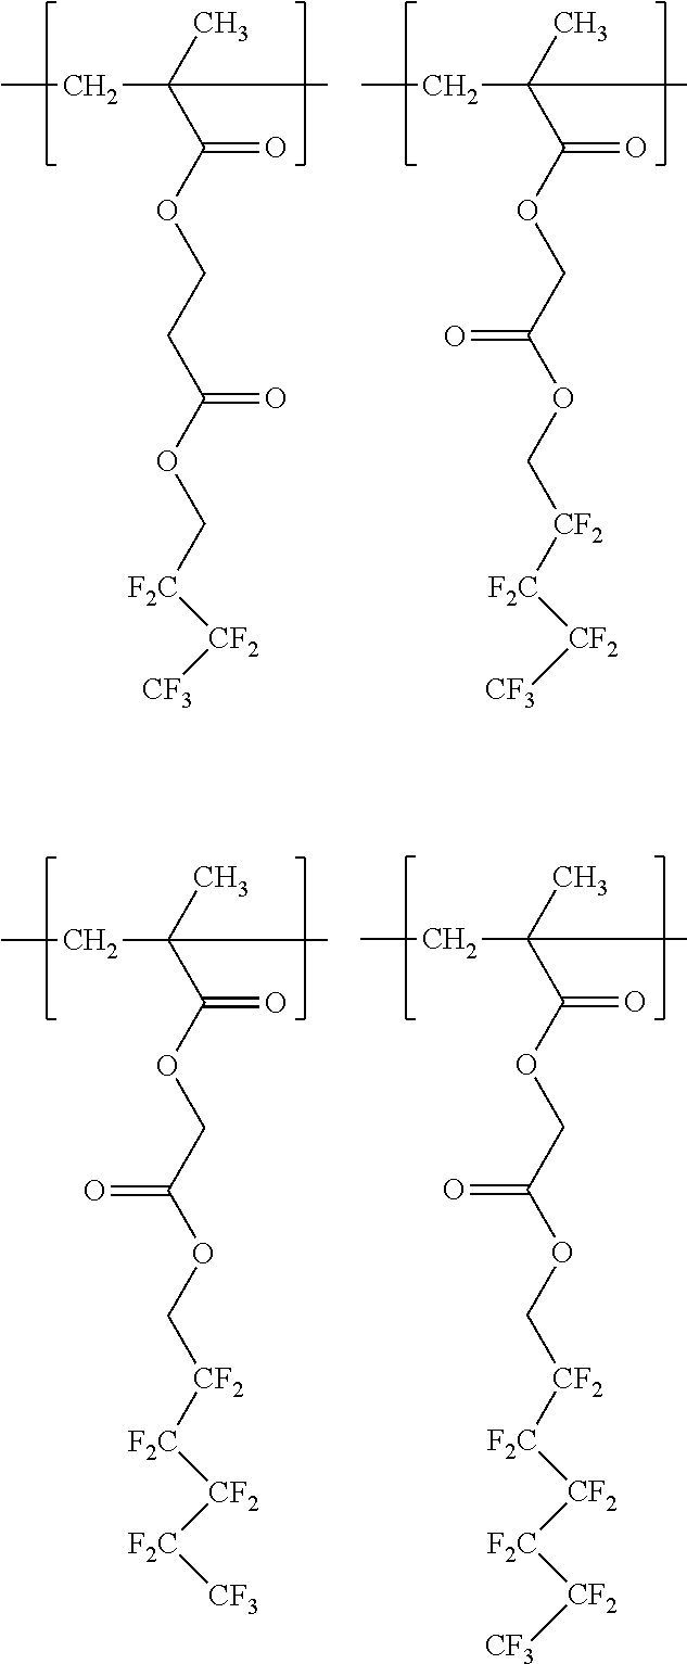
CCC(C(OCCC(OC[F2C][CF2][CF3])=O)=O)(C)C.CCC(C(OCC(OC[CF2][F2C][CF2][CF3])=O)=O)(C)C.CCC(C(OCC(OC[CF2][F2C][CF2][F2C][CF3])=O)=O)(C)C.CCC(C(OCC(OC[CF2][F2C][CF2][F2C][CF2][CF3])=O)=O)(C)C
